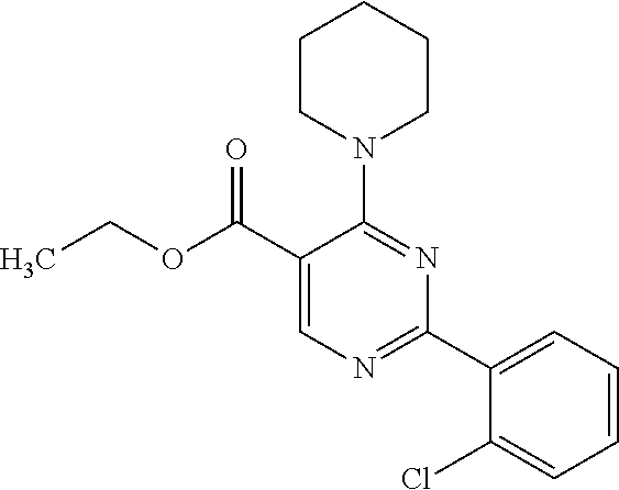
N1(C2=NC(C3=CC=CC=C3Cl)=NC=C2C(OCC)=O)CCCCC1
